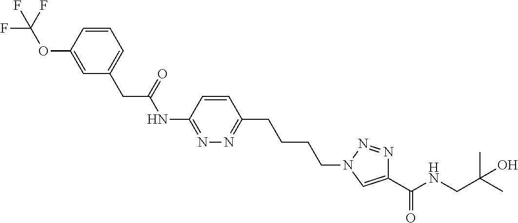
C1(NC(CC2=CC=CC(OC(F)(F)F)=C2)=O)=NN=C(CCCCN2C=C(C(NCC(C)(C)O)=O)N=N2)C=C1
